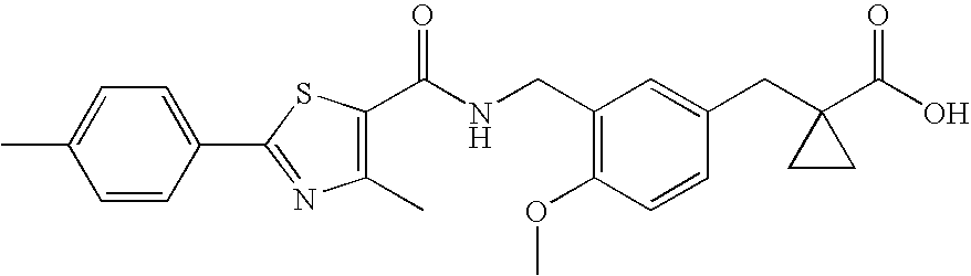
C1=CC(C2=NC(C)=C(C(NCC3=C(OC)C=CC(CC4(C(O)=O)CC4)=C3)=O)S2)=CC=C1C
